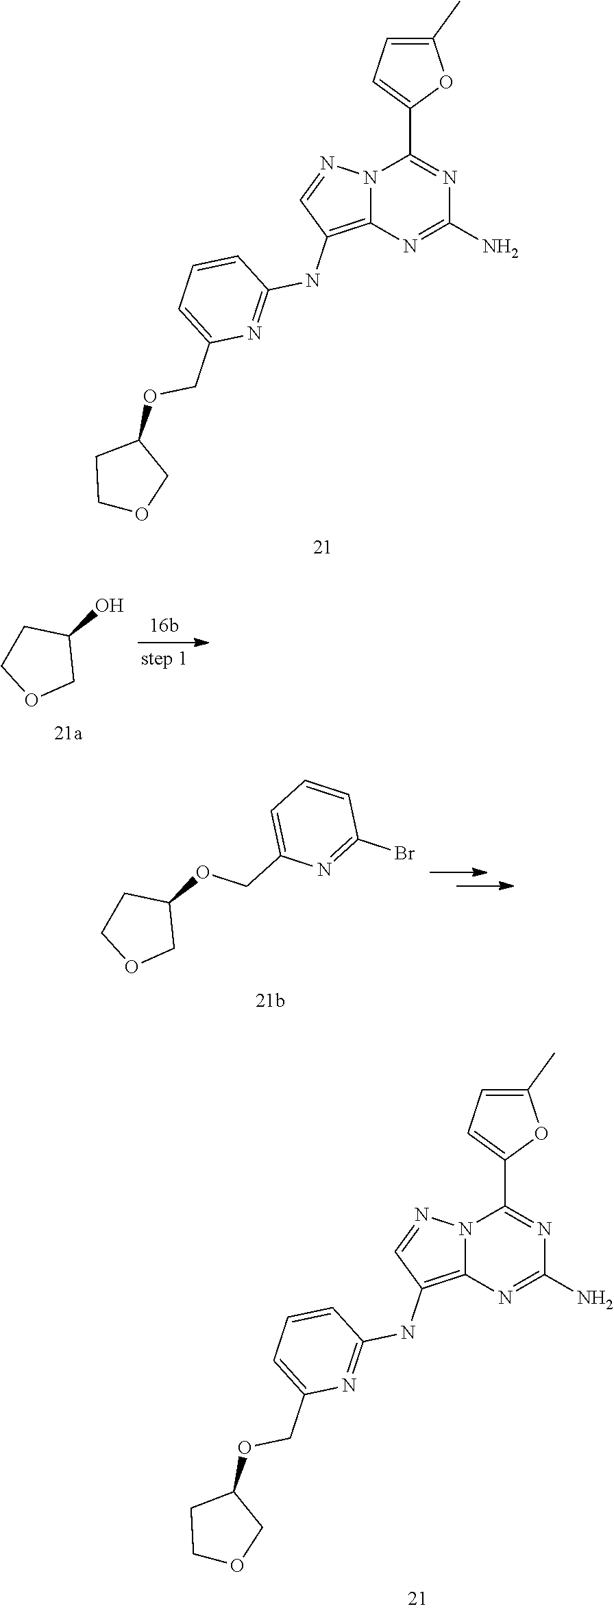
C1(NC2=C3N=C(N)N=C(C4=CC=C(C)O4)N3N=C2)=NC(COC2COCC2)=CC=C1.C1(NC2=C3N=C(N)N=C(C4=CC=C(C)O4)N3N=C2)=NC(COC2COCC2)=CC=C1.C1COCC1O.C1COCC1OCC1=CC=CC(Br)=N1
